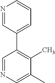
C1=NC=C(C)C(C)=C1C1=CC=CN=C1
